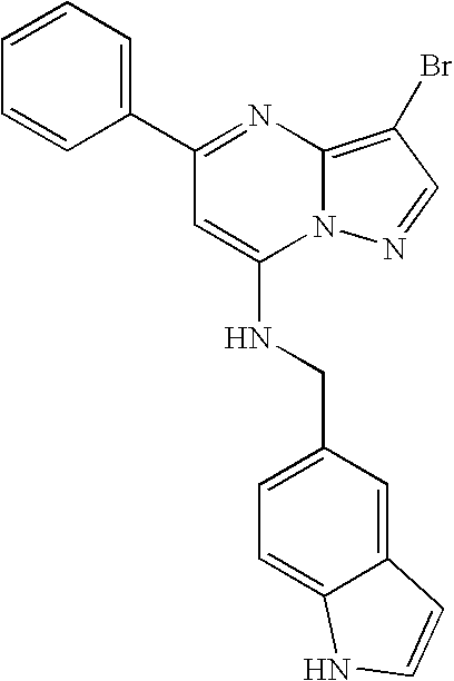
C1(C2=NC3=C(Br)C=NN3C(NCC3=CC=C4C(=C3)C=CN4)=C2)=CC=CC=C1
